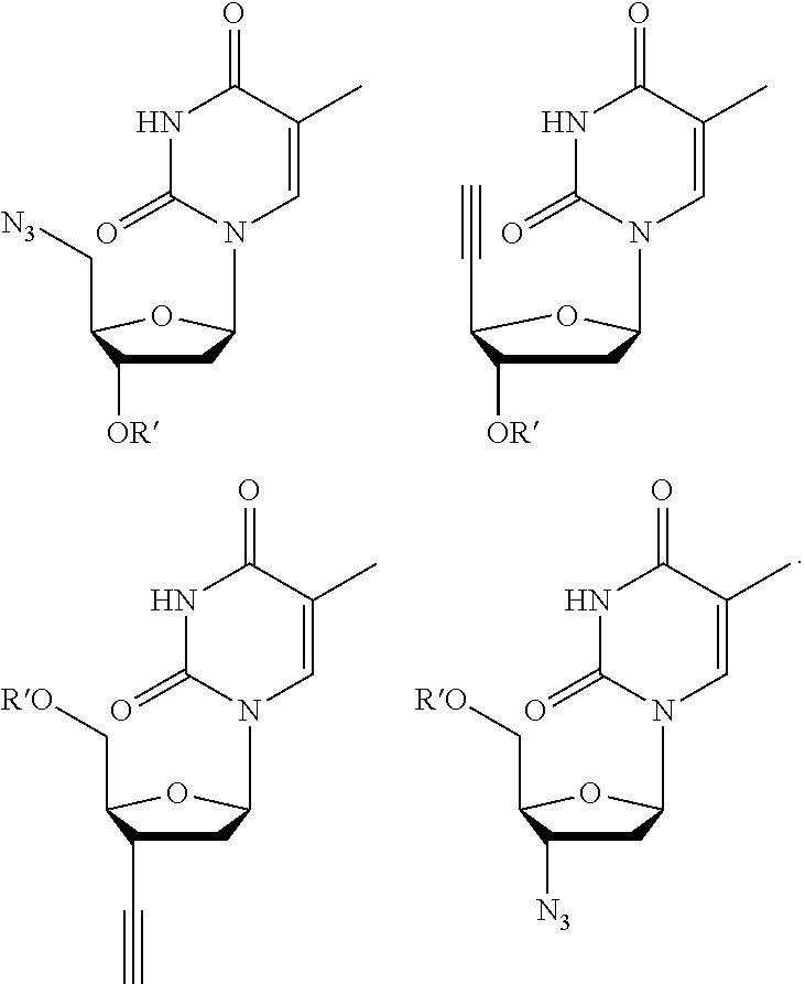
N1C(=O)N(C2CC([OR])C(C[N3])O2)C=C(C)C1=O.N1C(=O)N(C2CC([OR])C(C#C)O2)C=C(C)C1=O.N1C(=O)N(C2CC(C#C)C(C[RO])O2)C=C(C)C1=O.N1C(=O)N(C2CC([N3])C(C[RO])O2)C=C(C)C1=O
